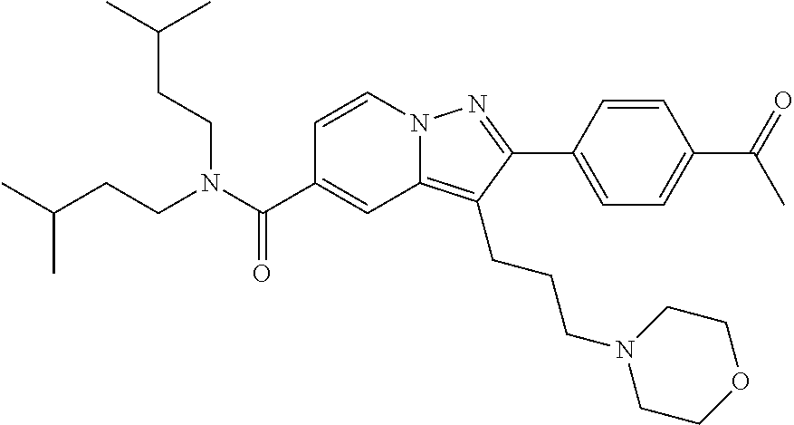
C1=CN2C(=C(CCCN3CCOCC3)C(C3=CC=C(C(=O)C)C=C3)=N2)C=C1C(N(CCC(C)C)CCC(C)C)=O
